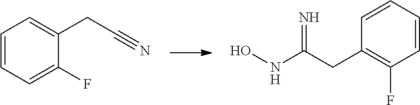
C1=CC=C(F)C(CC#N)=C1.C1(CC(NO)=N)=C(F)C=CC=C1
